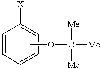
C1=CC=CC=C1[X].COC([Me])([Me])[Me]
